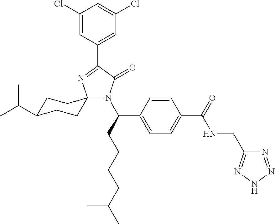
N1(C(CCCCC(C)C)C2=CC=C(C(=O)NCC3=NNN=N3)C=C2)C(=O)C(C2=CC(Cl)=CC(Cl)=C2)=NC12CCC(C(C)C)CC2
